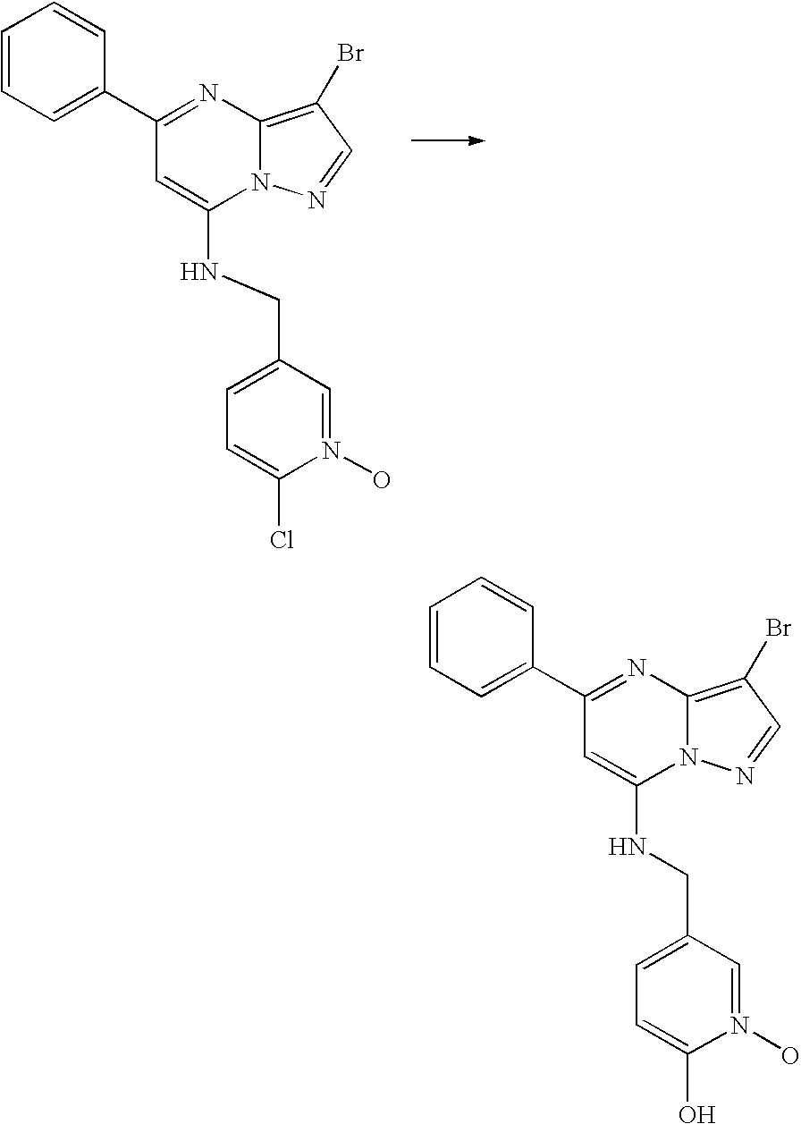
C1(C2=CC=CC=C2)=NC2=C(Br)C=NN2C(NCC2=CC=C(Cl)N(O)=C2)=C1.C1(C2=CC=CC=C2)=NC2=C(Br)C=NN2C(NCC2=CC=C(O)N(O)=C2)=C1
